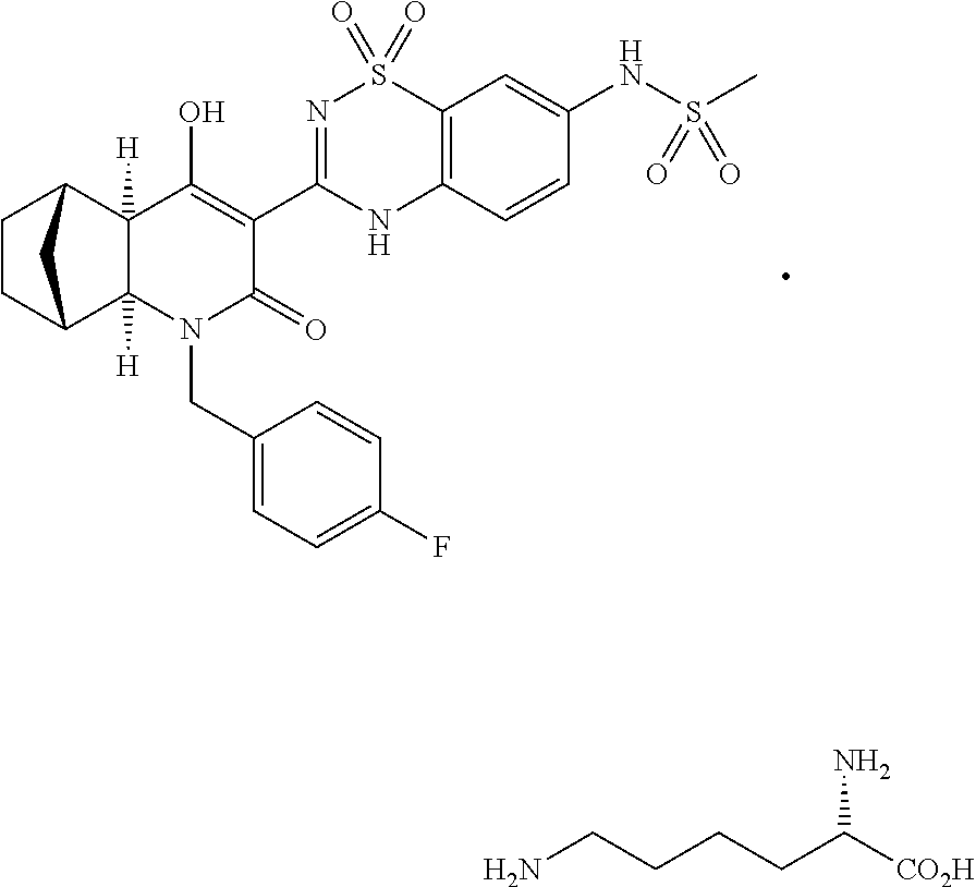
C1(O)=C(C2=NS(=O)(=O)C3=C(N2)C=CC(NS(=O)(C)=O)=C3)C(=O)N(CC2=CC=C(F)C=C2)C2([H])C1([H])C1CCC2C1.C(CCCC([CO2H])N)N
